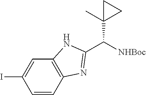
C1=CC2=C(C=C1I)NC(C([NHBoc])C1(C)CC1)=N2
